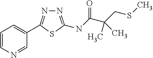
N1=C(NC(C(CSC)(C)C)=O)SC(C2=CC=CN=C2)=N1
